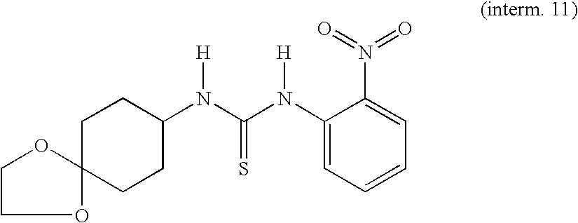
O1C2(OCC1)CCC(N(C(N(C1=CC=CC=C1N(=O)=O)[H])=S)[H])CC2
